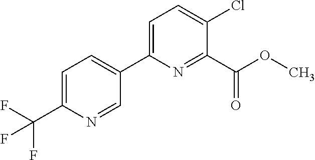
C(C1=CC=C(C2=CC=C(Cl)C(C(OC)=O)=N2)C=N1)(F)(F)F
